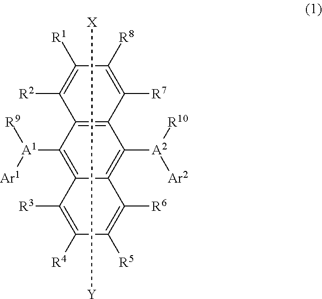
C12=C(C([A1]([Ar1])[R9])=C3C(=C1[A2]([R10])[Ar2])C([R6])=C([R5])C([R4])=C3[R3])C([R2])=C([R1])C([R8])=C2[R7].[Y][X]
